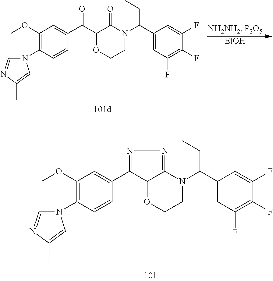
C12OCCN(C(C3=CC(F)=C(F)C(F)=C3)CC)C1=NN=C2C1=CC(OC)=C(N2C=NC(C)=C2)C=C1.C1(C(C2=CC(OC)=C(N3C=NC(C)=C3)C=C2)=O)OCCN(C(C2=CC(F)=C(F)C(F)=C2)CC)C1=O.[EtOH]
